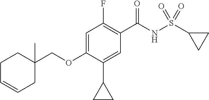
C1=C(OCC2(C)CCC=CC2)C(C2CC2)=CC(C(NS(C2CC2)(=O)=O)=O)=C1F
